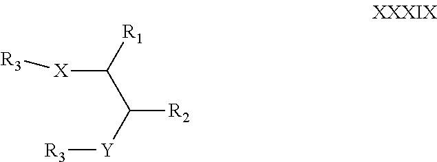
[X](C([R1])C([R2])[Y][R3])[R3]
